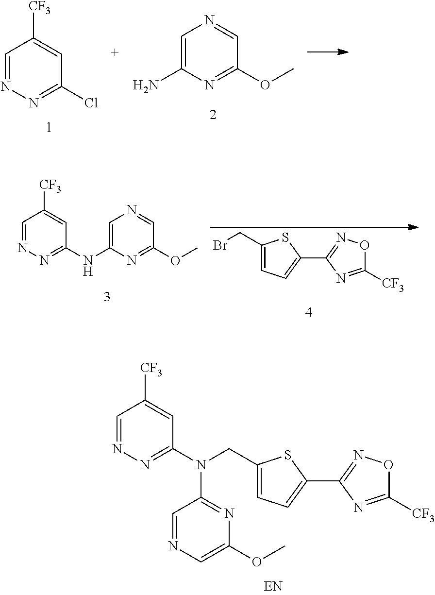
C1=NN=C(Cl)C=C1[CF3].C1=C(N)N=C(OC)C=N1.C1=NN=C(NC2=CN=CC(OC)=N2)C=C1[CF3].BrCC1=CC=C(C2=NOC([CF3])=N2)S1.C1=NN=C(N(CC2=CC=C(C3=NOC([CF3])=N3)S2)C2=NC(OC)=CN=C2)C=C1[CF3]
